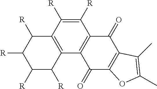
C12=C(C([R])C([R])C([R])C1[R])C1=C(C(=O)C3=C(C1=O)OC(C)=C3C)C([R])=C2[R]
